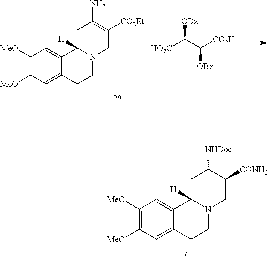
C1([MeO])=C([MeO])C=C2C(=C1)C1([H])N(CC2)CC([CONH2])C([NHBoc])C1.C1([MeO])=C([MeO])C=C2C(=C1)C1([H])N(CC2)CC([CO2Et])=C(N)C1.[HO2C]C(C([CO2H])[OBz])[OBz]
